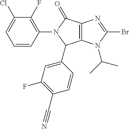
C12=C(N(C(C)C)C(Br)=N1)C(C1=CC(F)=C(C#N)C=C1)N(C1=C(F)C(Cl)=CC=C1)C2=O
